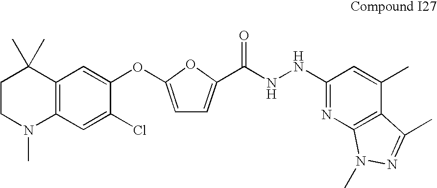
C1CN(C)C2=C(C1(C)C)C=C(OC1=CC=C(C(=O)NNC3=NC4=C(C(C)=C3)C(C)=NN4C)O1)C(Cl)=C2
